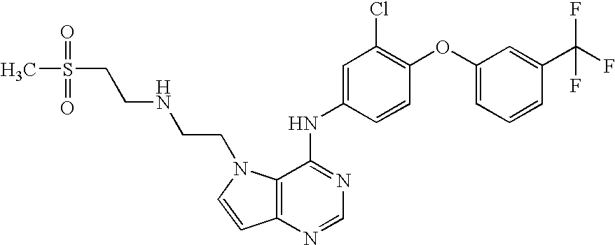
CS(=O)(=O)CCNCCN1C2=C(N=CN=C2NC2=CC(Cl)=C(OC3=CC=CC(C(F)(F)F)=C3)C=C2)C=C1
